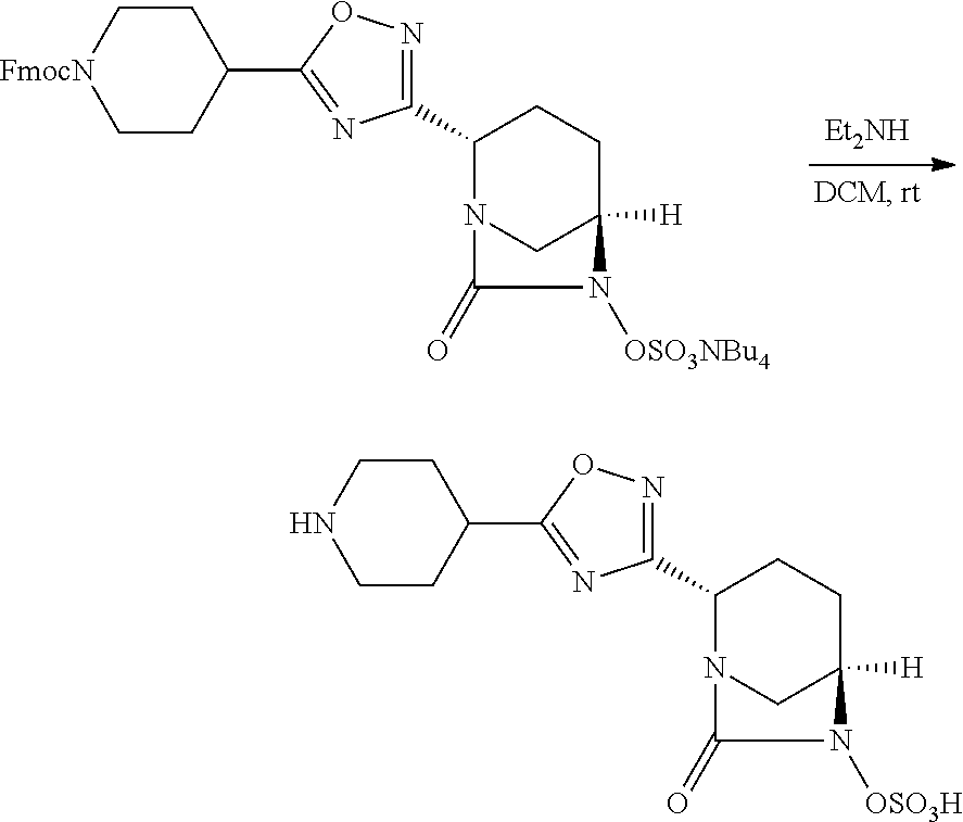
[Et2NH].C1C2([H])CN(C(C3=NOC(C4CC[FmocN]CC4)=N3)C1)C(=O)N2[OSO3NBu4].C1C2([H])CN(C(C3=NOC(C4CCNCC4)=N3)C1)C(=O)N2[OSO3H]
